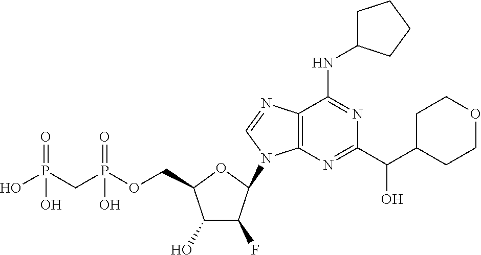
C1(O)C(F)C(N2C3=C(N=C2)C(NC2CCCC2)=NC(C(C2CCOCC2)O)=N3)OC1COP(CP(O)(=O)O)(=O)O
